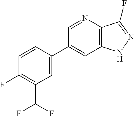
C1(C2=CC(C(F)F)=C(F)C=C2)=CC2=C(C(F)=NN2)N=C1
